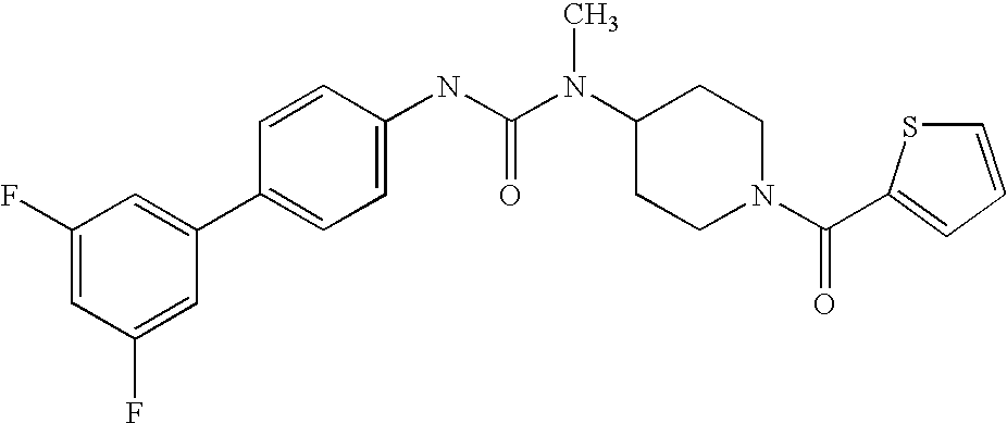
C1(F)=CC(F)=CC(C2=CC=C(NC(N(C3CCN(C(=O)C4=CC=CS4)CC3)C)=O)C=C2)=C1
